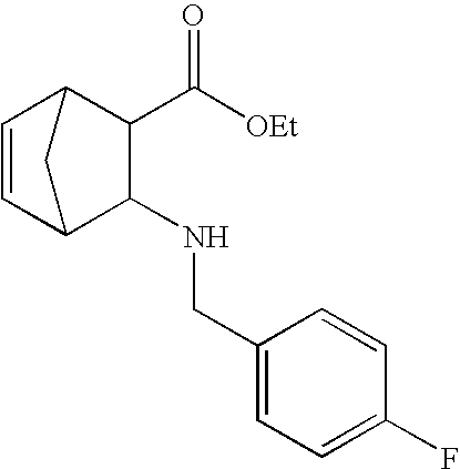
C1(NCC2=CC=C(F)C=C2)C2C=CC(C1C([OEt])=O)C2
